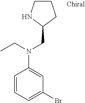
C1CNC(CN(C2=CC(Br)=CC=C2)CC)C1
